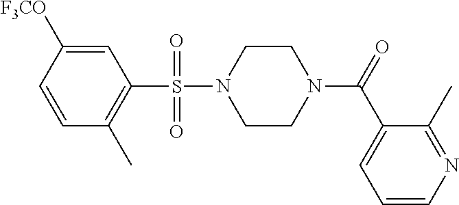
C1=CC(C)=C(S(N2CCN(C(=O)C3=CC=CN=C3C)CC2)(=O)=O)C=C1[F3CO]
